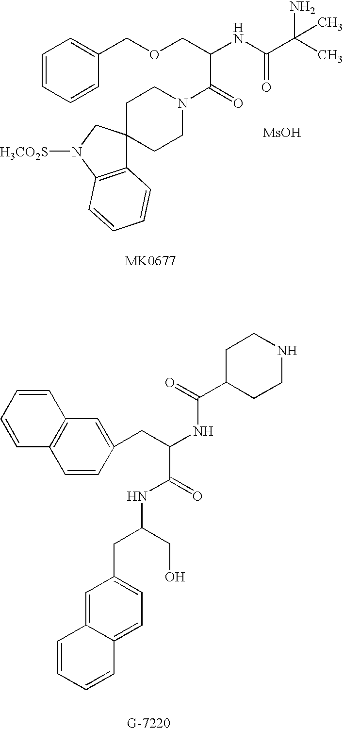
C1=CC=CC(COCC(NC(C(C)(N)C)=O)C(=O)N2CCC3(CC2)C2=C(N([H3CO2S])C3)C=CC=C2)=C1.[MsOH].C1=CC(CC(NC(C2CCNCC2)=O)C(=O)NC(CC2=CC=C3C(=C2)C=CC=C3)CO)=CC2=C1C=CC=C2
